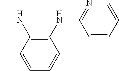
CNC1=C(NC2=NC=CC=C2)C=CC=C1
